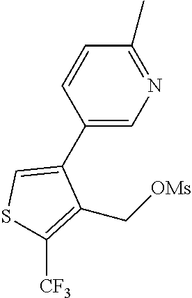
C1(C2=CSC([CF3])=C2C[OMs])=CN=C(C)C=C1
